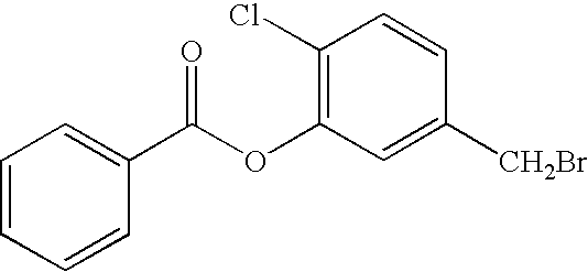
C1=CC=CC(C(OC2=C(Cl)C=CC([CH2Br])=C2)=O)=C1
